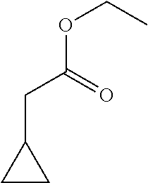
C(C1CC1)C(OCC)=O
